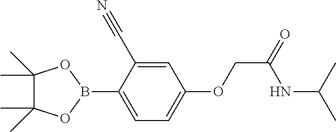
C1=C(B2OC(C)(C)C(C)(C)O2)C(C#N)=CC(OCC(NC(C)C)=O)=C1
